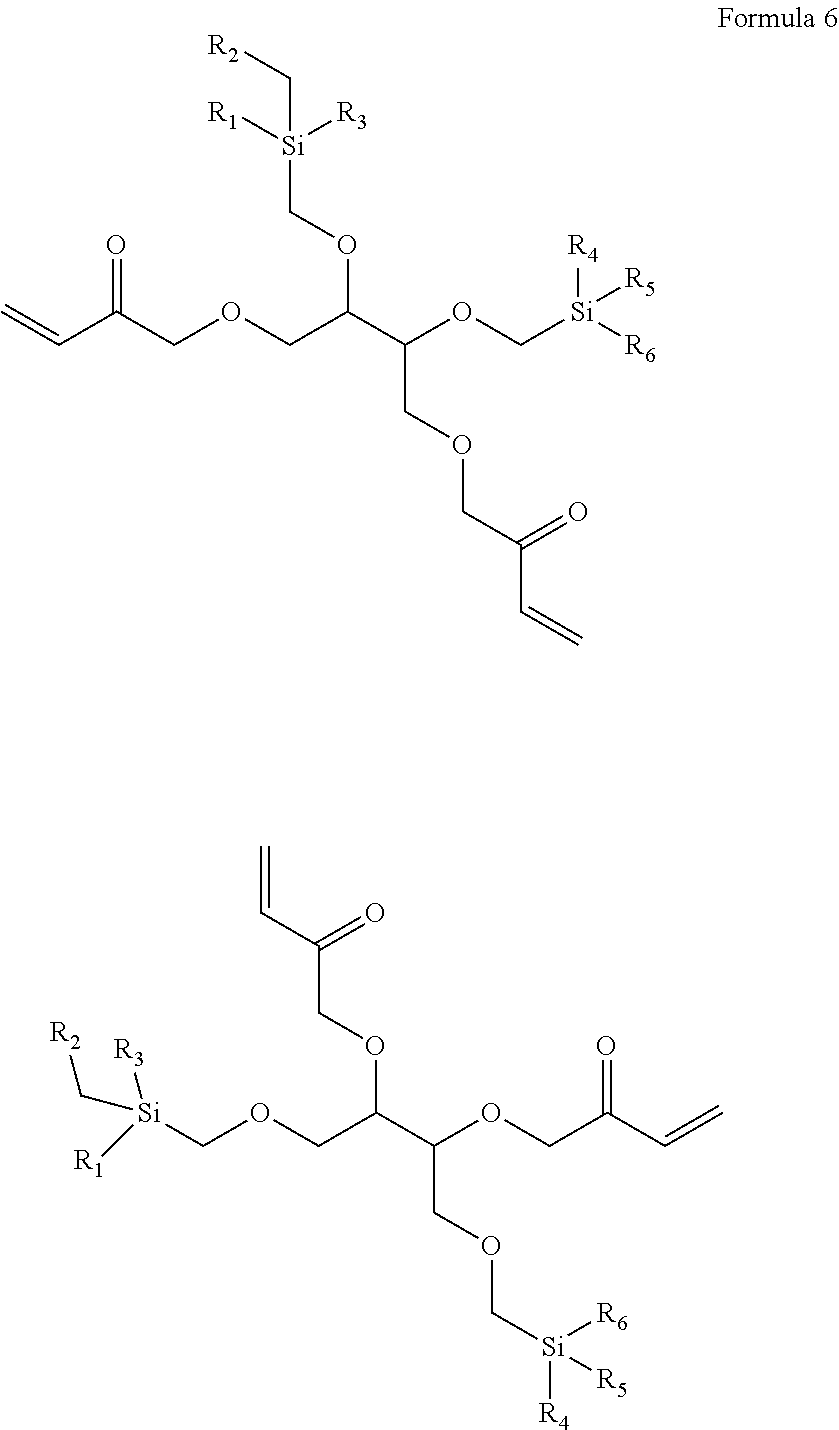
C(C(COCC(C(OC[Si]([R6])([R4])[R5])COCC(C=C)=O)OC[Si]([R3])([R1])C[R2])=O)=C.[R1][Si](COCC(C(OCC(=O)C=C)COC[Si]([R4])([R6])[R5])OCC(=O)C=C)([R3])C[R2]
